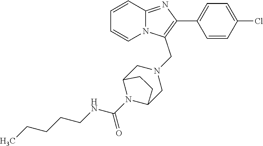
C1=CC=CN2C1=NC(C1=CC=C(Cl)C=C1)=C2CN1CC2N(C(NCCCCC)=O)C(C1)CC2
